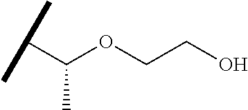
C(C(OCCO)C)(C)C
